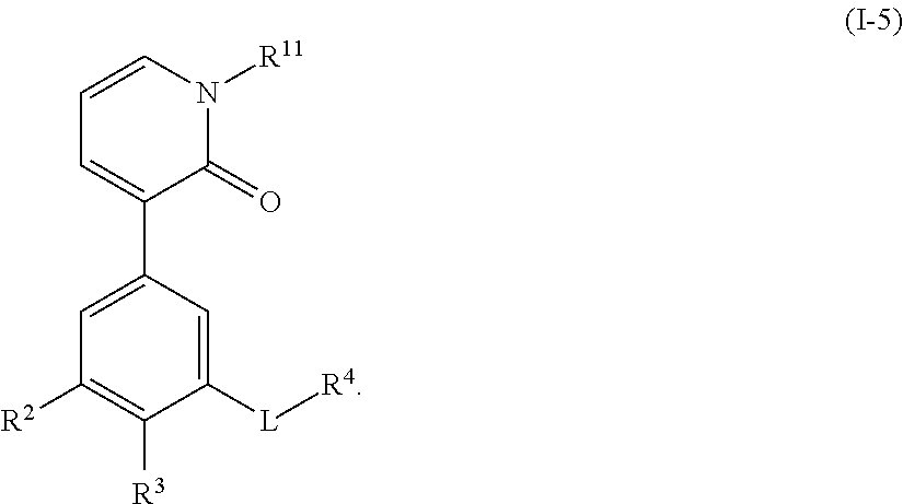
C1=CN([R11])C(=O)C(C2=CC([R2])=C([R3])C([L][R4])=C2)=C1
